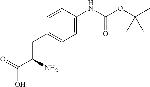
C1=CC(NC(OC(C)(C)C)=O)=CC=C1CC(C(=O)O)N
